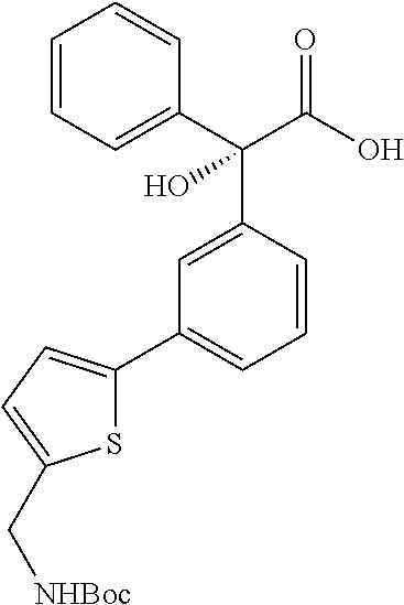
C1=CC=C(C(C(O)=O)(C2=CC(C3=CC=C(C[NHBoc])S3)=CC=C2)O)C=C1
